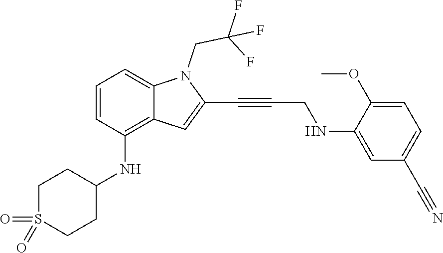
C1=C(NCC#CC2=CC3=C(NC4CCS(=O)(=O)CC4)C=CC=C3N2CC(F)(F)F)C(OC)=CC=C1C#N
